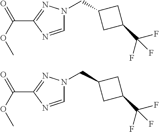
C(C1CC(C(F)(F)F)C1)N1C=NC(C(OC)=O)=N1.C(C1CC(C(F)(F)F)C1)N1C=NC(C(OC)=O)=N1
